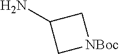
C1C(N)C[NBoc]1
